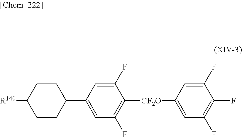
C1CC([R140])CCC1C1=CC(F)=C([CF2O]C2=CC(F)=C(F)C(F)=C2)C(F)=C1
